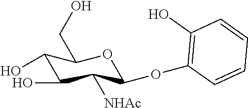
C1(O)C(O)C([NHAc])C(OC2=C(O)C=CC=C2)OC1CO
